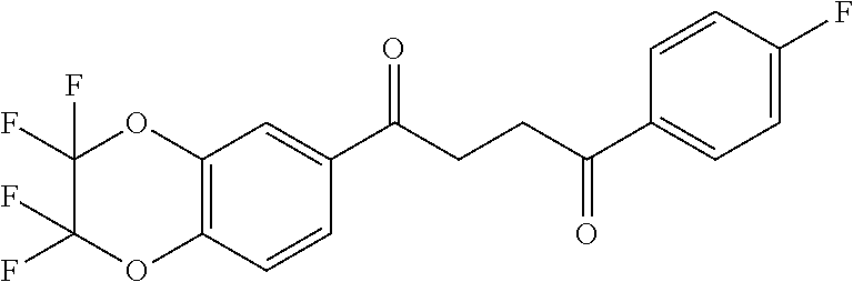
C12=C(C=CC(C(CCC(C3=CC=C(F)C=C3)=O)=O)=C1)OC(F)(F)C(F)(F)O2
